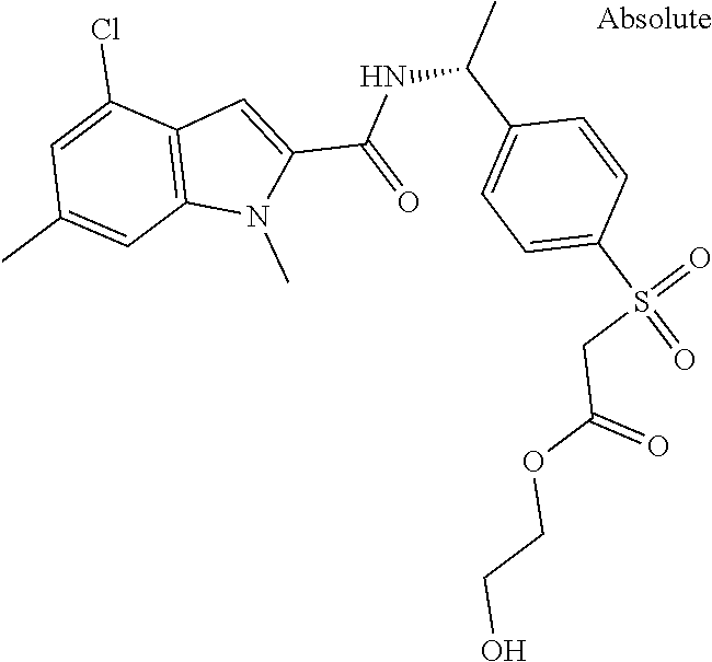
C12=C(C(Cl)=CC(C)=C1)C=C(C(NC(C)C1=CC=C(S(=O)(=O)CC(OCCO)=O)C=C1)=O)N2C
